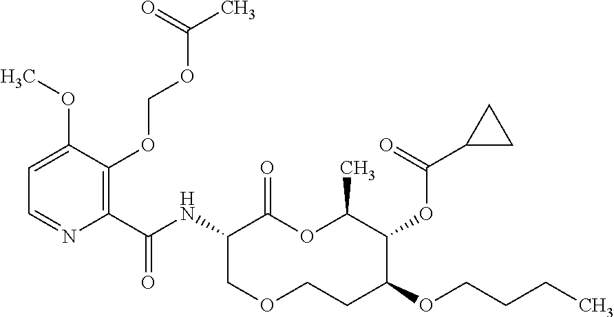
C1(C(NC2C(=O)OC(C)C(OC(C3CC3)=O)C(OCCCC)CCOC2)=O)=C(OCOC(C)=O)C(OC)=CC=N1
